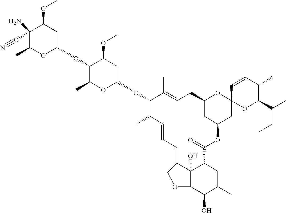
C1(C)OC(OC2C(C)C=CC=C3C4(O)C(C=C(C)C(O)C4OC3)C(=O)OC3CC(CC=C2C)OC2(C3)OC(C(CC)C)C(C)C=C2)CC(OC)C1OC1OC(C)C(C#N)(N)C(OC)C1
